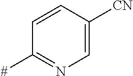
C1=CC([CN])=CN=C1[#]
